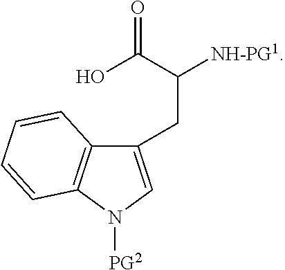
C1(CC(C(=O)O)[NH-PG1])=CN([PG2])C2=C1C=CC=C2
